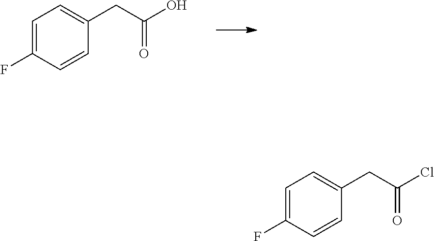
C1(F)=CC=C(CC(O)=O)C=C1.C1=C(F)C=CC(CC(Cl)=O)=C1
